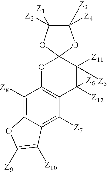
C1([Z8])=C2C(=C([Z7])C3=C1OC1(C([Z11])([Z5])C3([Z12])[Z6])OC([Z2])([Z1])C([Z4])([Z3])O1)C([Z10])=C([Z9])O2
